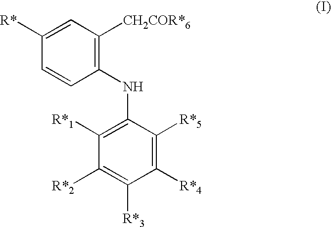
C1(NC2=C([R*1])C([R*2])=C([R*3])C([R*4])=C2[R*5])=C([CH2COR*6])C=C([R*])C=C1
